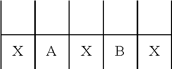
C(C(C(C(C(C)(C)C(C)C)(C)C)(C)C)(C)C)(C)C.[X].[X].[X].[A].B
